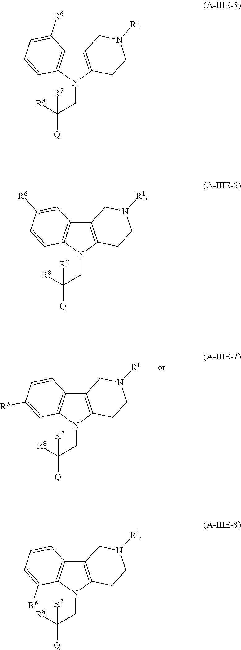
C12=C(N(CC([Q])([R8])[R7])C3=C1C=CC([R6])=C3)CCN([R1])C2.C12=C(N(CC([Q])([R8])[R7])C3=C1C([R6])=CC=C3)CCN([R1])C2.C12=C(N(CC([Q])([R8])[R7])C3=C1C=C([R6])C=C3)CCN([R1])C2.C12=C(N(CC([Q])([R8])[R7])C3=C1C=CC=C3[R6])CCN([R1])C2
